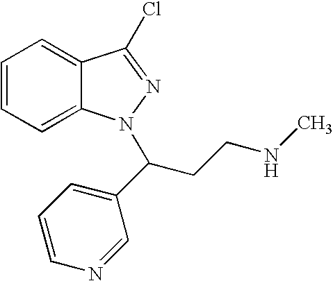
C1=CC=C2C(=C1)C(Cl)=NN2C(CCNC)C1=CC=CN=C1
